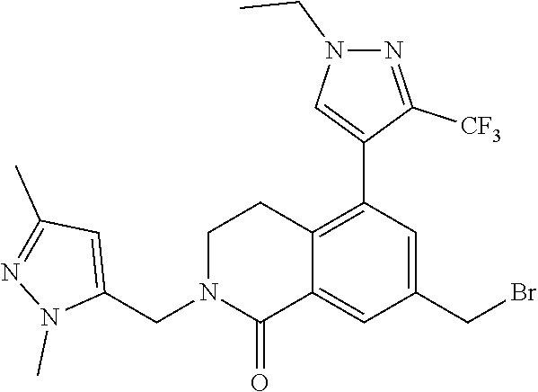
C1N(CC2=CC(C)=NN2C)C(=O)C2=CC(CBr)=CC(C3=CN(CC)N=C3[CF3])=C2C1
